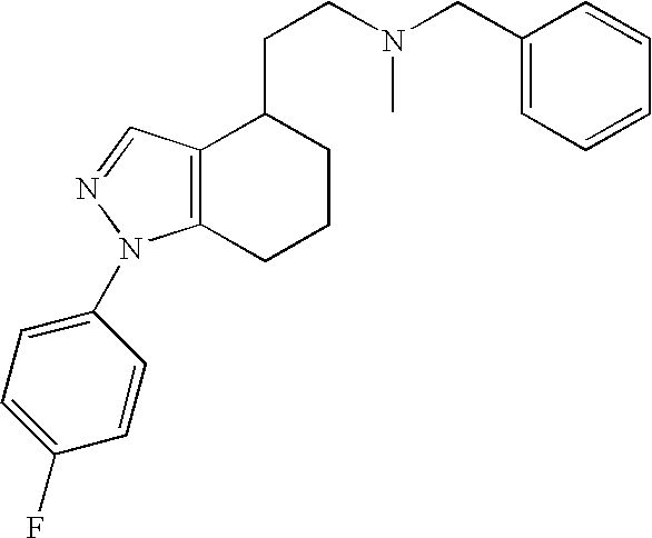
C12=C(N(C3=CC=C(F)C=C3)N=C1)CCCC2CCN(C)CC1=CC=CC=C1
